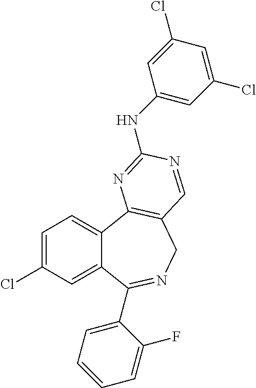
C1=C(Cl)C=C2C(=C1)C1=C(CN=C2C2=CC=CC=C2F)C=NC(NC2=CC(Cl)=CC(Cl)=C2)=N1
